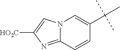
C12=NC([HO2C])=CN1C=C(C(C)(C)C)C=C2
